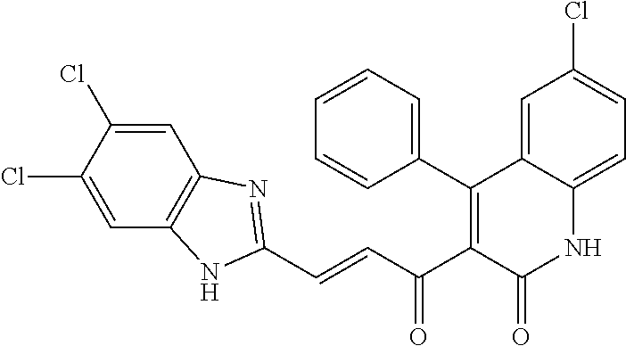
C(=CC(C1=C(C2=CC=CC=C2)C2=CC(Cl)=CC=C2NC1=O)=O)C1=NC2=C(C=C(Cl)C(Cl)=C2)N1
